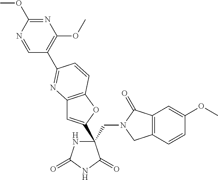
C(C1(C2=CC3=C(O2)C=CC(C2=C(OC)N=C(OC)N=C2)=N3)NC(=O)NC1=O)N1CC2=C(C1=O)C=C(OC)C=C2
